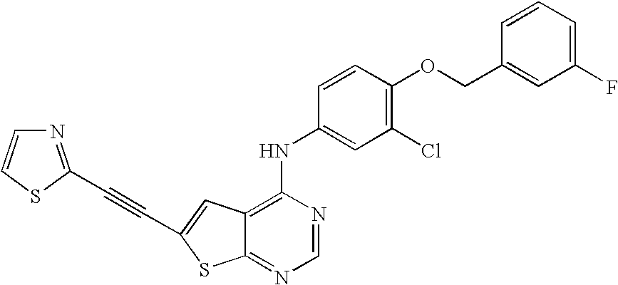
C12=NC=NC(NC3=CC(Cl)=C(OCC4=CC(F)=CC=C4)C=C3)=C1C=C(C#CC1=NC=CS1)S2
